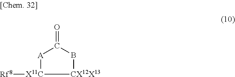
[X11C]1([Rf8])[A]C(=O)B[CX12X13]1
